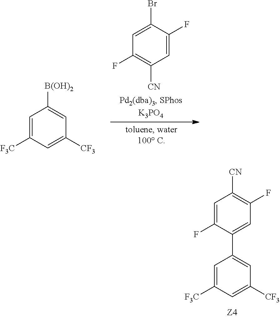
C1=C(F)C(Br)=CC(F)=C1[CN].C1=C([F3C])C=C([CF3])C=C1[B(OH)2].C1=C(F)C(C2=CC([CF3])=CC([F3C])=C2)=CC(F)=C1[CN]
